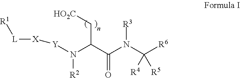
C(C(N([R2])[Y][X][L][R1])C(=O)N([R3])C([R6])([R5])[R4])[HO2C]
